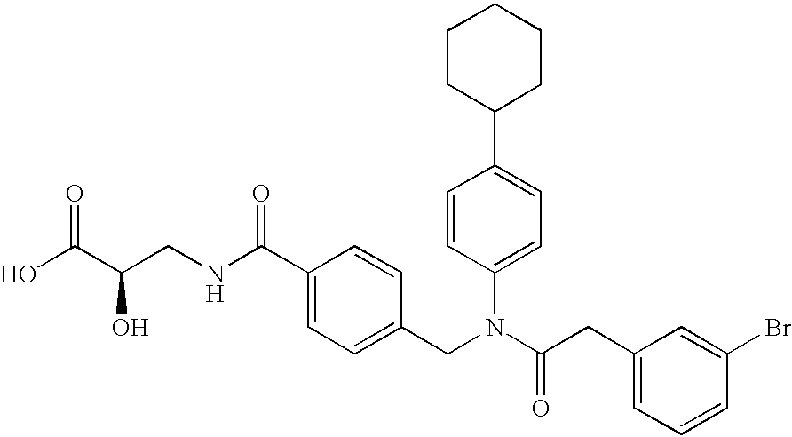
OC(C(CNC(C1=CC=C(CN(C(CC2=CC=CC(Br)=C2)=O)C2=CC=C(C3CCCCC3)C=C2)C=C1)=O)O)=O
